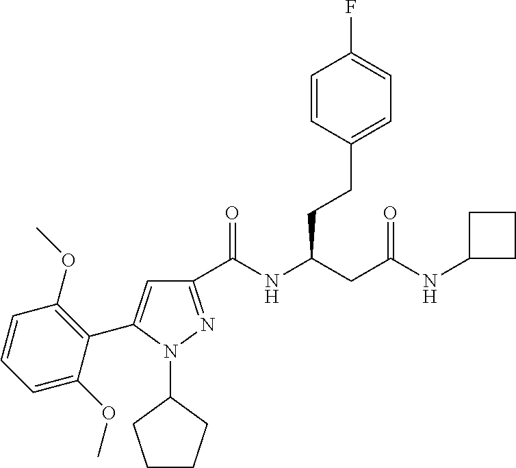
C1(C(NC(CC(NC2CCC2)=O)CCC2=CC=C(F)C=C2)=O)=NN(C2CCCC2)C(C2=C(OC)C=CC=C2OC)=C1
